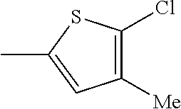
C1(Cl)=C([Me])C=C(C)S1
